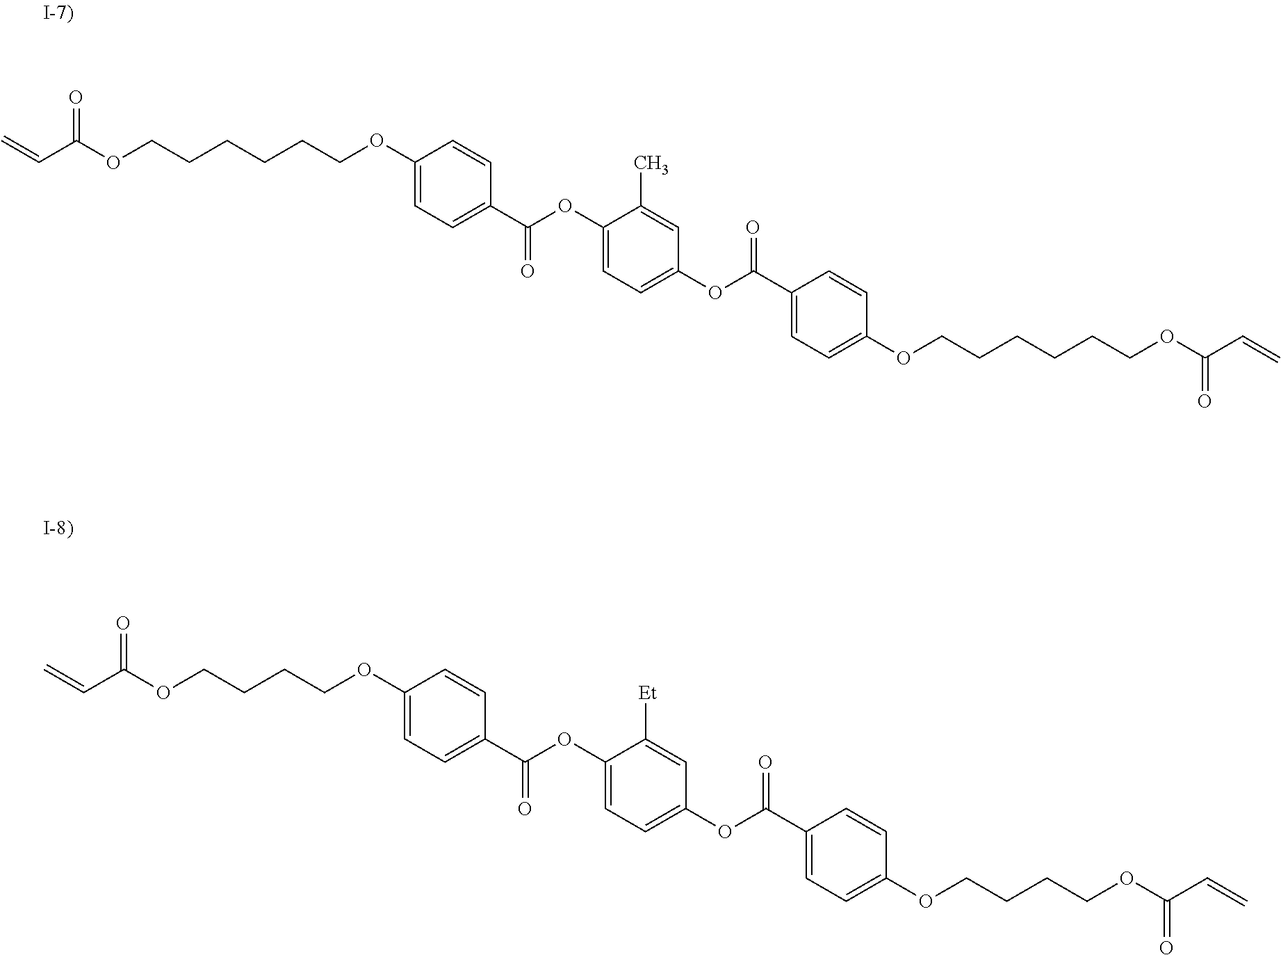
C1(OCCCCCCOC(C=C)=O)=CC=C(C(OC2=CC=C(OC(C3=CC=C(OCCCCCCOC(=O)C=C)C=C3)=O)C=C2C)=O)C=C1.C1(OCCCCOC(C=C)=O)=CC=C(C(OC2=CC=C(OC(C3=CC=C(OCCCCOC(=O)C=C)C=C3)=O)C=C2[Et])=O)C=C1
